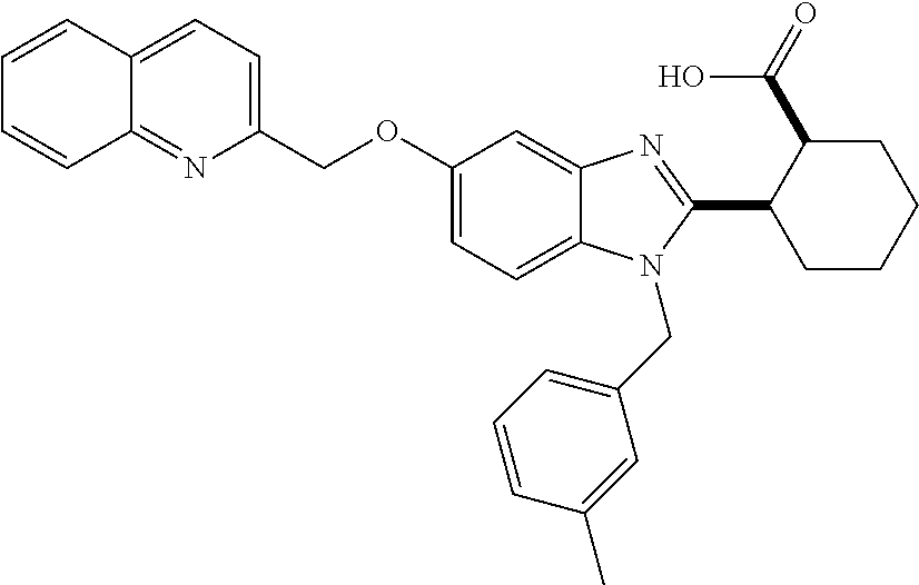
C1=CC2=CC=C(COC3=CC=C4C(=C3)N=C(C3CCCCC3C(=O)O)N4CC3=CC=CC(C)=C3)N=C2C=C1
